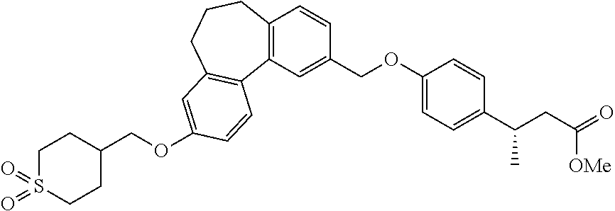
C12=C(C=C(COC3=CC=C(C(CC(=O)[OMe])C)C=C3)C=C1)C1=C(CCC2)C=C(OCC2CCS(=O)(=O)CC2)C=C1
